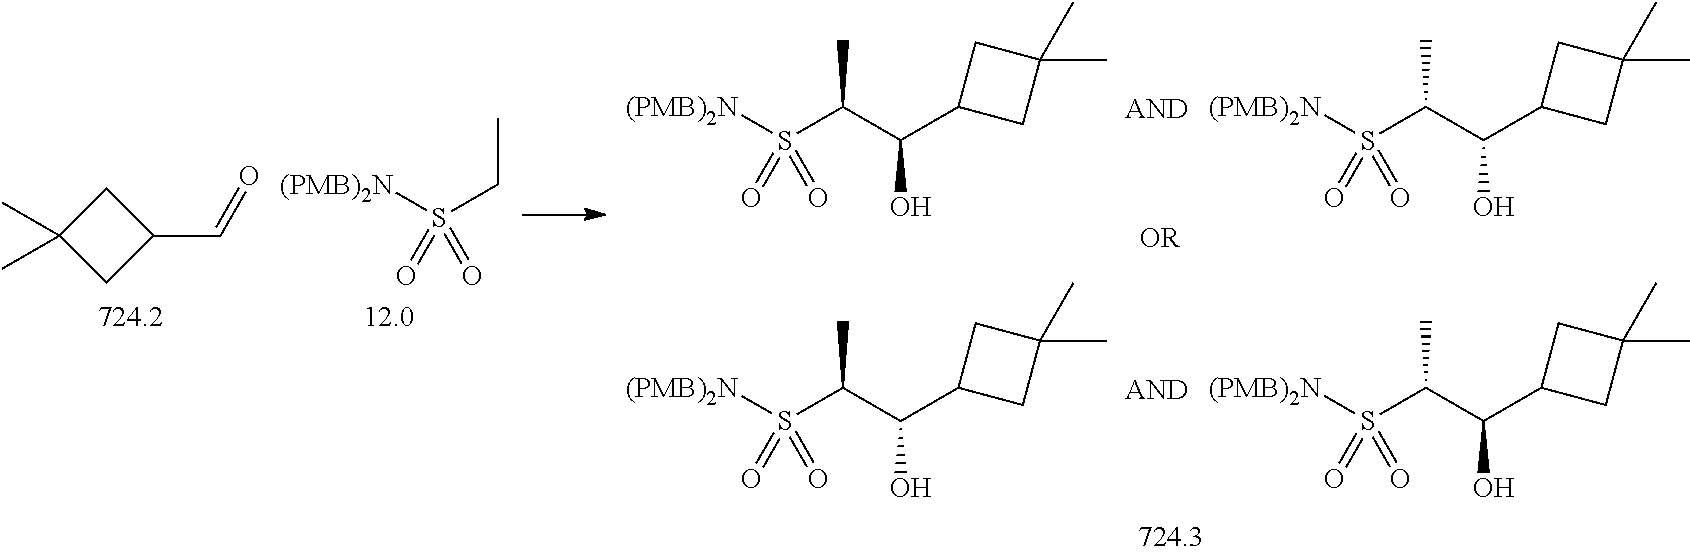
S(CC)([(PMB)2N])(=O)=O.C1C(C)(C)CC1C=O.S(C(C(C1CC(C)(C)C1)O)C)([(PMB)2N])(=O)=O.S(C(C(C1CC(C)(C)C1)O)C)([(PMB)2N])(=O)=O.S(C(C(C1CC(C)(C)C1)O)C)([(PMB)2N])(=O)=O.S(C(C(C1CC(C)(C)C1)O)C)([(PMB)2N])(=O)=O
